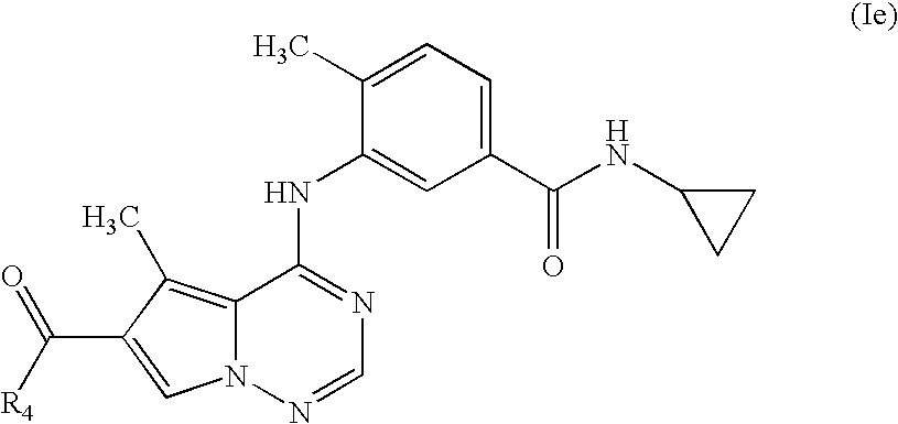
C12=C(C)C(C(=O)[R4])=CN1N=CN=C2NC1=CC(C(=O)NC2CC2)=CC=C1C
